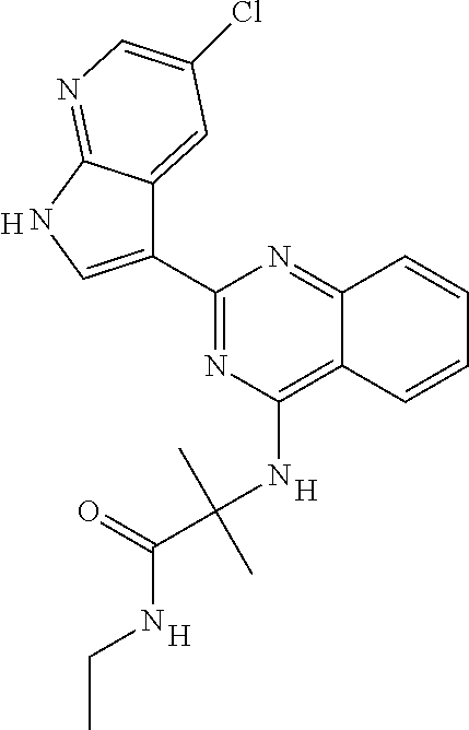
C1(C2=CNC3=NC=C(Cl)C=C23)=NC(NC(C(=O)NCC)(C)C)=C2C(=N1)C=CC=C2.[H].[H].[H]
